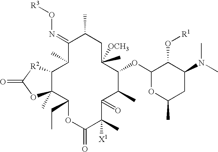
C1(=NO[R3])C(C)C2C(C)(C(CC)OC(=O)C(C)([X1])C(=O)C(C)C(OC3OC(C)CC(N(C)C)C3O[R1])C([OCH3])(C)CC1C)OC(=O)[R2]2
